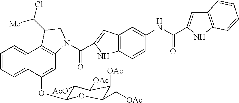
C1=CC=C2C(=C1)C1=C(C=C2OC2C([AcO])C([OAc])C([OAc])C(C[OAc])O2)N(C(=O)C2=CC3=C(C=CC(NC(=O)C4=CC5=C(N4)C=CC=C5)=C3)N2)CC1C([Me])Cl
